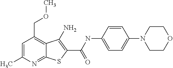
C12=NC(C)=CC(COC)=C1C(N)=C(C(=O)NC1=CC=C(N3CCOCC3)C=C1)S2
